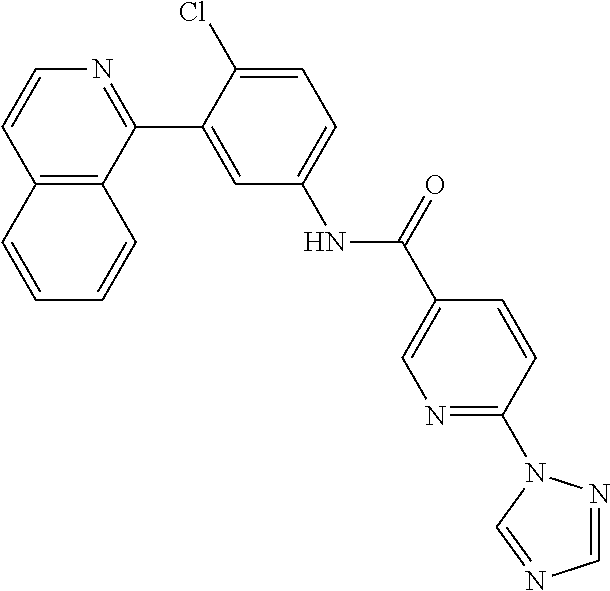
C12=C(C(C3=CC(NC(C4=CN=C(N5N=CN=C5)C=C4)=O)=CC=C3Cl)=NC=C1)C=CC=C2
